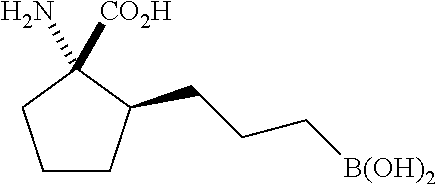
C1CC(CCC[B(OH)2])C([CO2H])(N)C1
